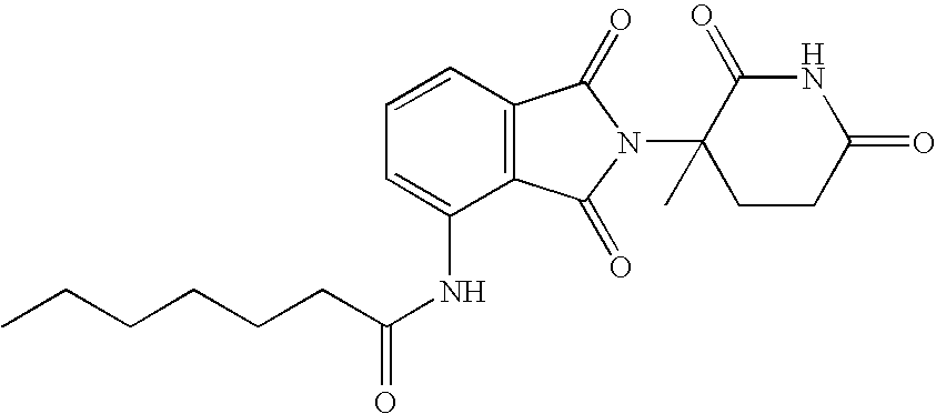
C1=C(NC(CCCCCC)=O)C2=C(C=C1)C(=O)N(C1(C)CCC(=O)NC1=O)C2=O
